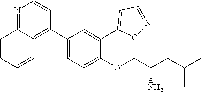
N1=C2C(=C(C3=CC=C(OCC(CC(C)C)N)C(C4=CC=NO4)=C3)C=C1)C=CC=C2
